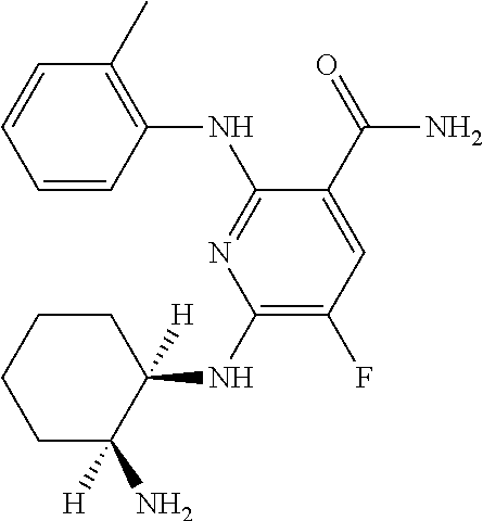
C1(NC2([H])CCCCC2(N)[H])=C(F)C=C(C(=O)N)C(NC2=C(C)C=CC=C2)=N1
